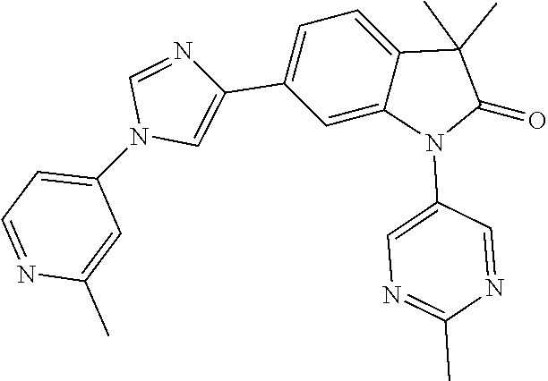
C1=NC(C)=CC(N2C=C(C3=CC=C4C(=C3)N(C3=CN=C(C)N=C3)C(=O)C4(C)C)N=C2)=C1
